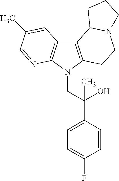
C12=C(N(CC(C3=CC=C(F)C=C3)(O)C)C3=C1C=C(C)C=N3)CCN1C2CCC1
